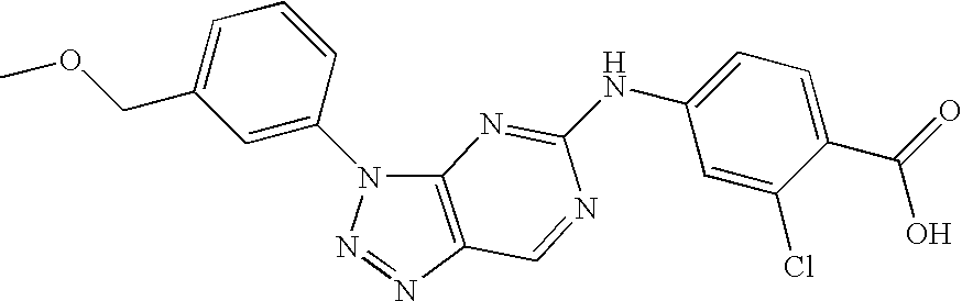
C12=C(N=NN1C1=CC(COC)=CC=C1)C=NC(NC1=CC=C(C(O)=O)C(Cl)=C1)=N2
